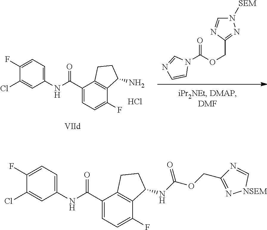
C1(Cl)=CC(NC(C2=CC=C(F)C3=C2CCC3N)=O)=CC=C1F.Cl.N1(C(OCC2=NN([SEM])C=N2)=O)C=NC=C1.C1(Cl)=CC(NC(C2=CC=C(F)C3=C2CCC3NC(OCC2=N[NSEM]C=N2)=O)=O)=CC=C1F
